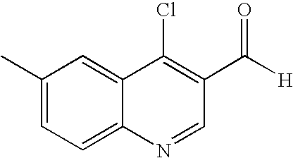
C1(C)=CC=C2C(=C1)C(Cl)=C(C([H])=O)C=N2
